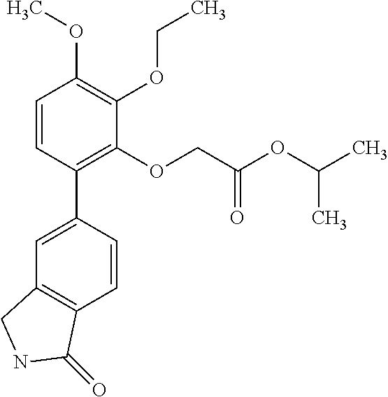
C1=C(C2=C(OCC(OC(C)C)=O)C(OCC)=C(OC)C=C2)C=CC2=C1CNC2=O
